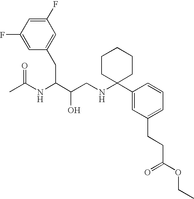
C1(F)=CC(CC(C(CNC2(C3=CC(CCC(OCC)=O)=CC=C3)CCCCC2)O)NC(C)=O)=CC(F)=C1
